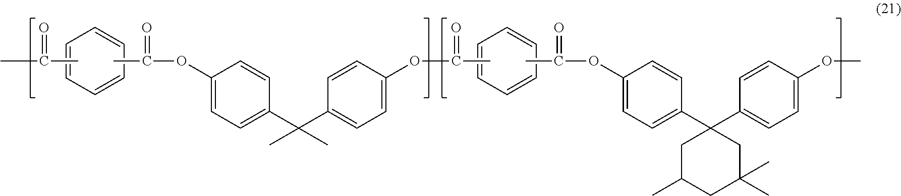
C1=CC=CC=C1.C(=O)(C)OC1=CC=C(C2(C3=CC=C(OC)C=C3)CC(C)CC(C)(C)C2)C=C1.CC(C)=O.C1=CC=CC=C1.CC(=O)OC1=CC=C(C(C2=CC=C(OC(=O)C)C=C2)(C)C)C=C1
